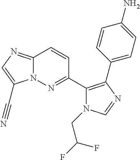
C12=NC=C(C#N)N1N=C(C1=C(C3=CC=C(N)C=C3)N=CN1CC(F)F)C=C2
